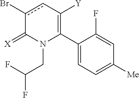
C1(C2=C([Y])cc(Br)C(=[X])N2CC(F)F)=CC=C([Me])C=C1F
